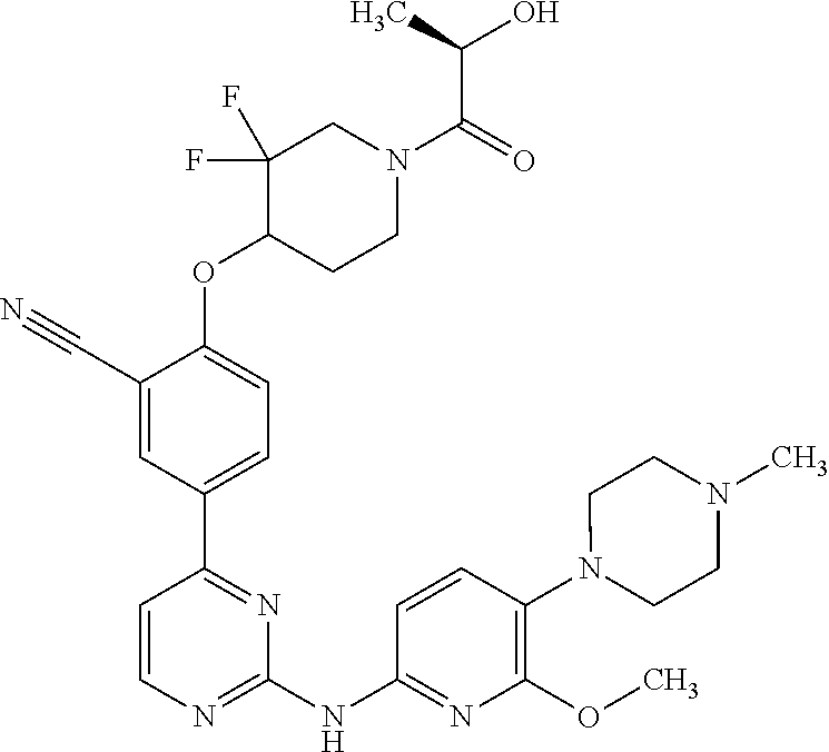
C1(C#N)=CC(C2=NC(NC3=NC(OC)=C(N4CCN(C)CC4)C=C3)=NC=C2)=CC=C1OC1CCN(C(=O)C(C)O)CC1(F)F
